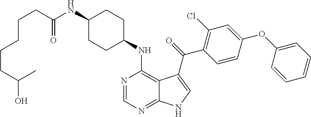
C1(NC(CCCCCC(C)O)=O)CCC(NC2=C3C(=NC=N2)NC=C3C(=O)C2=C(Cl)C=C(OC3=CC=CC=C3)C=C2)CC1
